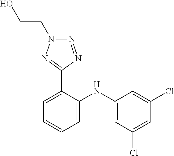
C1=C(Cl)C=C(Cl)C=C1NC1=CC=CC=C1C1=NN(CCO)N=N1
